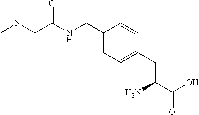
C1(CNC(CN(C)C)=O)=CC=C(CC(C(O)=O)N)C=C1
